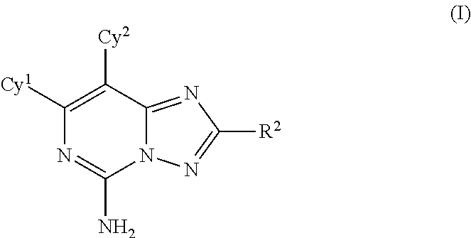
C1([Cy1])=C([Cy2])C2=NC([R2])=NN2C(N)=N1
